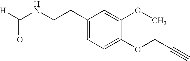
[H]C(NCCC1=CC=C(OCC#C)C(OC)=C1)=O
